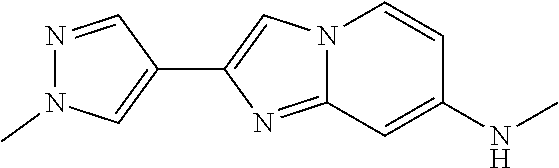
C1(C2=CN(C)N=C2)=CN2C(=N1)C=C(NC)C=C2
